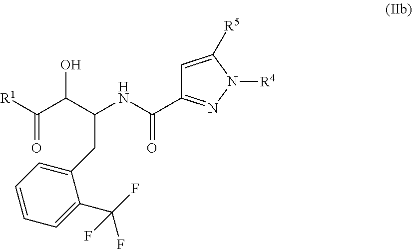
C1=CC=C(C(F)(F)F)C(CC(NC(=O)C2=NN([R4])C([R5])=C2)C(C(=O)[R1])O)=C1
